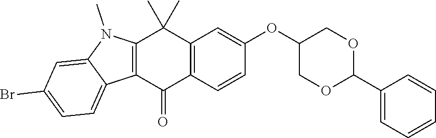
C12=C(C=CC(OC3COC(C4=CC=CC=C4)OC3)=C1)C(=O)C1=C(C2(C)C)N(C)C2=CC(Br)=CC=C12
